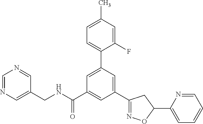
C1(CNC(=O)C2=CC(C3=NOC(C4=CC=CC=N4)C3)=CC(C3=CC=C(C)C=C3F)=C2)=CN=CN=C1
